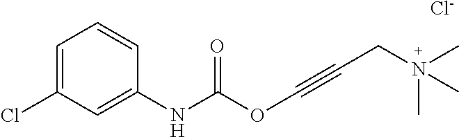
C1=C(Cl)C=C(NC(OC#CCN(C)(C)C)=O)C=C1.[Cl-]
